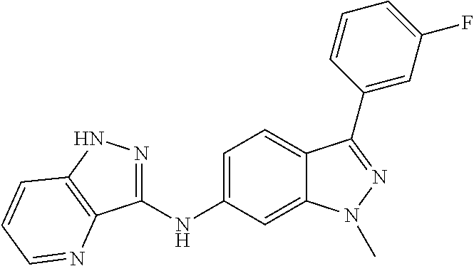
C1(NC2=CC=C3C(=C2)N(C)N=C3C2=CC(F)=CC=C2)=NNC2=C1N=CC=C2
